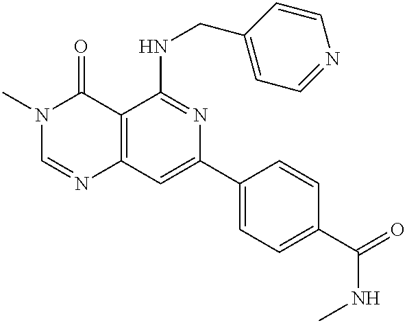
C12=C(C=C(C3=CC=C(C(=O)NC)C=C3)N=C1NCC1=CC=NC=C1)N=CN(C)C2=O
